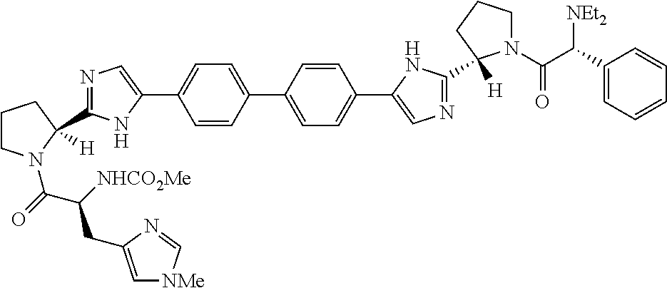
C1=CC(C2=CC=C(C3=CN=C(C4([H])N(C(C(C5=CC=CC=C5)[NEt2])=O)CCC4)N3)C=C2)=CC=C1C1=CN=C(C2([H])N(C(=O)C(CC3=C[NMe]C=N3)[NHCO2Me])CCC2)N1
